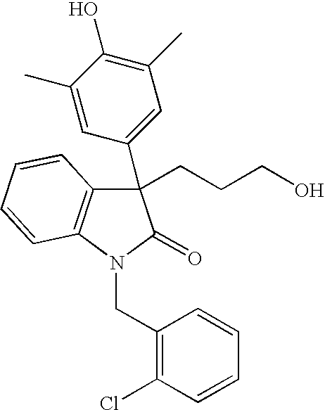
C1(C2=CC(C)=C(O)C(C)=C2)(CCCO)C2=C(N(CC3=C(Cl)C=CC=C3)C1=O)C=CC=C2
